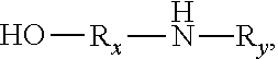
O[Rx]N[Ry]
